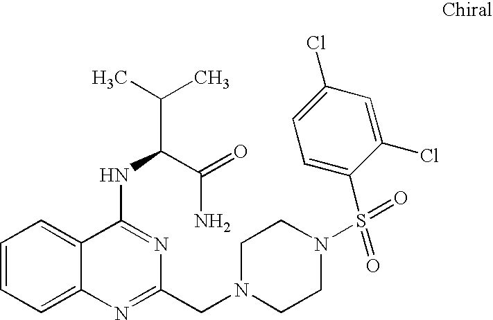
C1=CC=C2C(=C1)C(NC(C(C)C)C(=O)N)=NC(CN1CCN(S(=O)(C3=CC=C(Cl)C=C3Cl)=O)CC1)=N2
